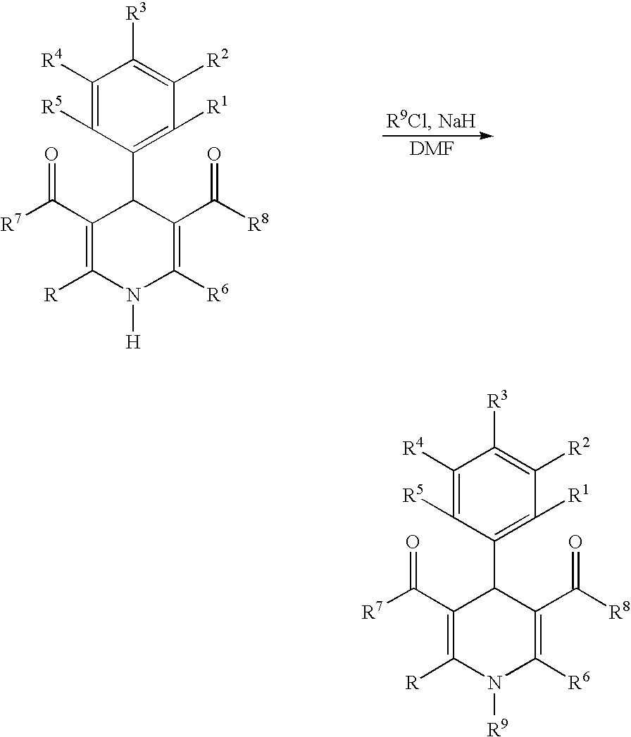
C1([R4])=C([R5])C(C2C(C([R7])=O)=C([R])N([H])C([R6])=C2C([R8])=O)=C([R1])C([R2])=C1[R3].C1([R4])=C([R5])C(C2C(C([R7])=O)=C([R])N([R9])C([R6])=C2C([R8])=O)=C([R1])C([R2])=C1[R3]
